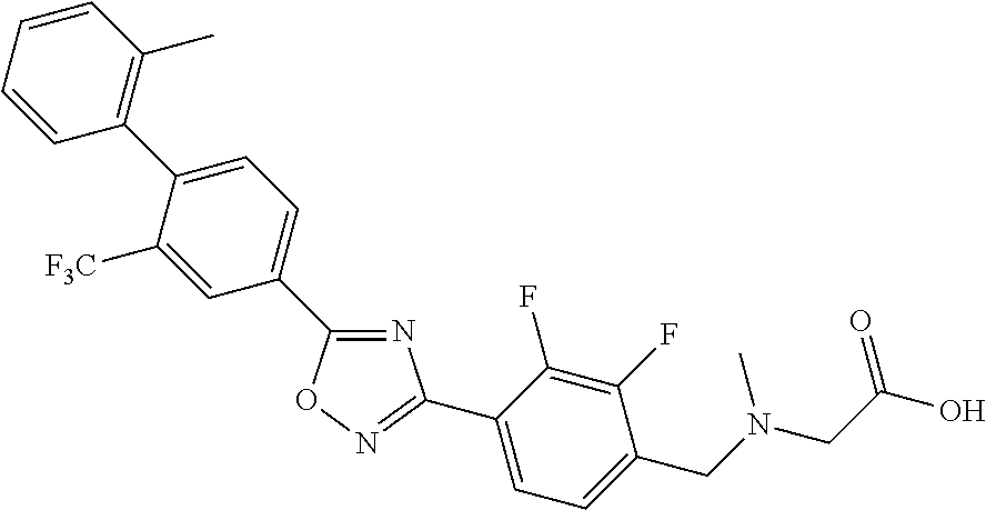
C1(C2=CC=C(C3=C(C)C=CC=C3)C([F3C])=C2)=NC(C2=CC=C(CN(CC(O)=O)C)C(F)=C2F)=NO1
